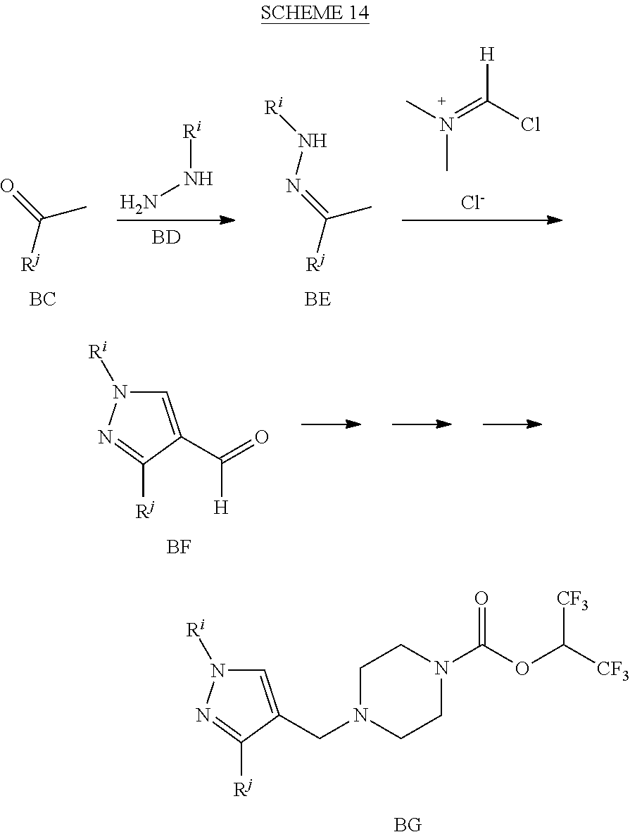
N(=C([Rj])C)N[Ri].[BE].O=C([Rj])C.[BC].NN[Ri].[BD].N(=C([H])Cl)(C)C.[Cl-].C1=C(C(=O)[H])C([Rj])=NN1[Ri].[BF].C1=C(CN2CCN(C(OC([CF3])[CF3])=O)CC2)C([Rj])=NN1[Ri].[BG]
